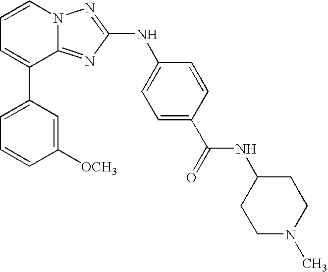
C1=C(C2=CC=CN3C2=NC(NC2=CC=C(C(=O)NC4CCN(C)CC4)C=C2)=N3)C=C([OCH3])C=C1
